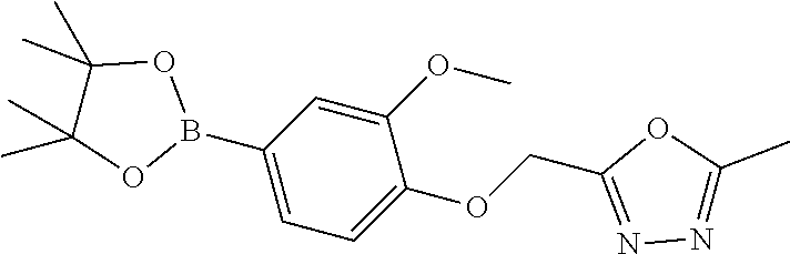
N1=C(COC2=CC=C(B3OC(C)(C)C(C)(C)O3)C=C2OC)OC(C)=N1
